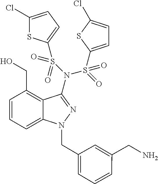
C1(Cl)=CC=C(S(=O)(N(S(=O)(C2=CC=C(Cl)S2)=O)C2=NN(CC3=CC=CC(CN)=C3)C3=CC=CC(CO)=C32)=O)S1
